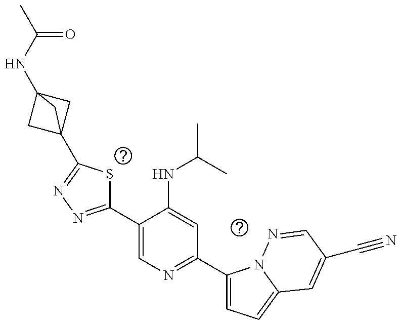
C12(C3=NN=C(C4=CN=C(C5=CC=C6N5N=CC(C#N)=C6)C=C4NC(C)C)S3)CC(NC(=O)C)(C1)C2
